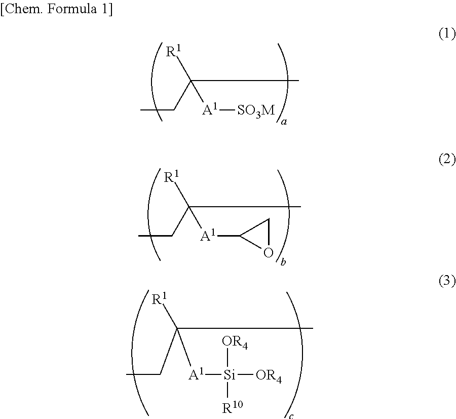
CCC(C)([R1])[A1][SO3M].CCC(C)([R1])[A1]C1OC1.CCC(C)([R1])[A1][Si]([R10])([OR4])[OR4]
